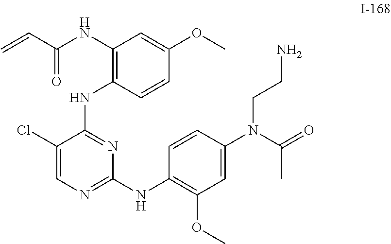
N(C1=CC(OC)=C(NC2=NC=C(Cl)C(NC3=C(NC(C=C)=O)C=C(OC)C=C3)=N2)C=C1)(C(=O)C)CCN
